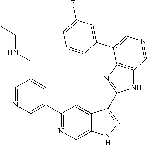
C1(C2=CN=CC(CNCC)=C2)=NC=C2C(=C1)C(C1=NC3=C(N1)C=NC=C3C1=CC(F)=CC=C1)=NN2
